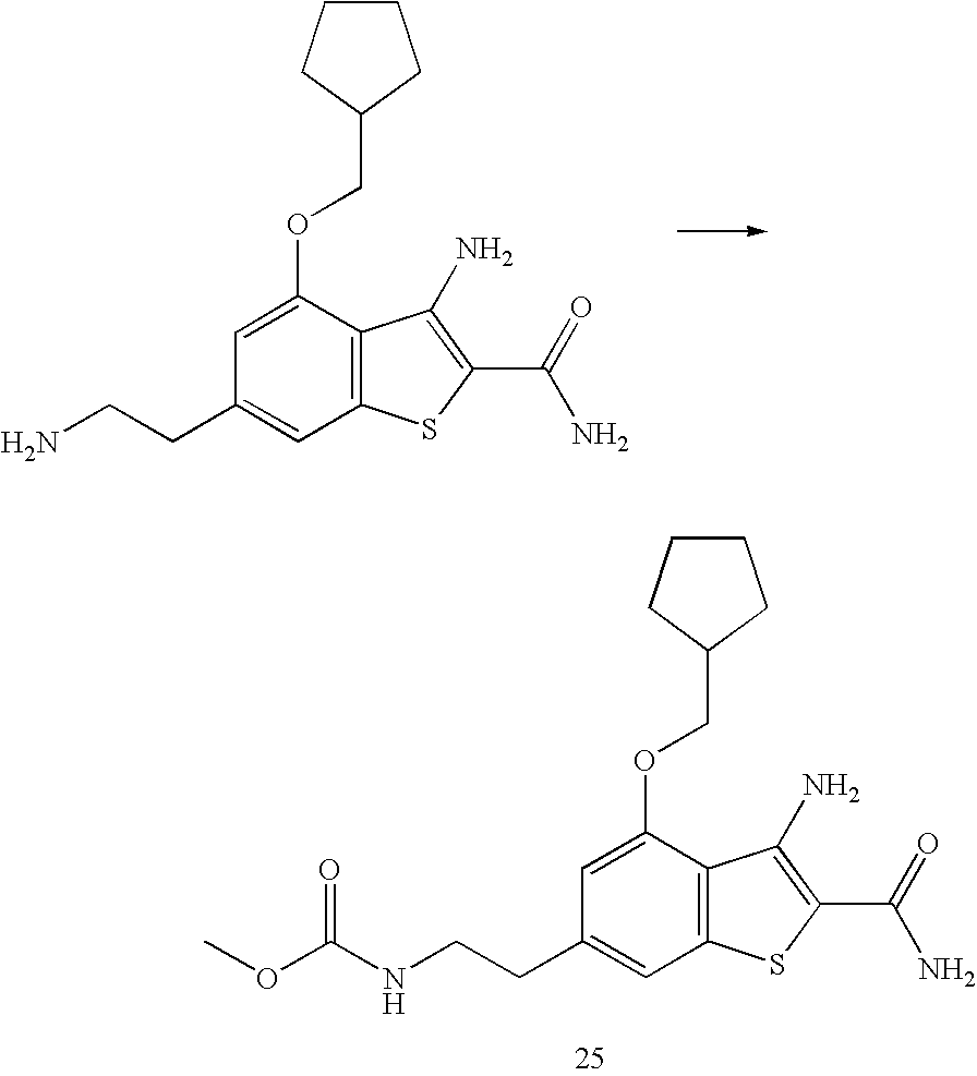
C12=C(C(OCC3CCCC3)=CC(CCN)=C1)C(N)=C(C(=O)N)S2.C12=C(C(OCC3CCCC3)=CC(CCNC(OC)=O)=C1)C(N)=C(C(=O)N)S2
